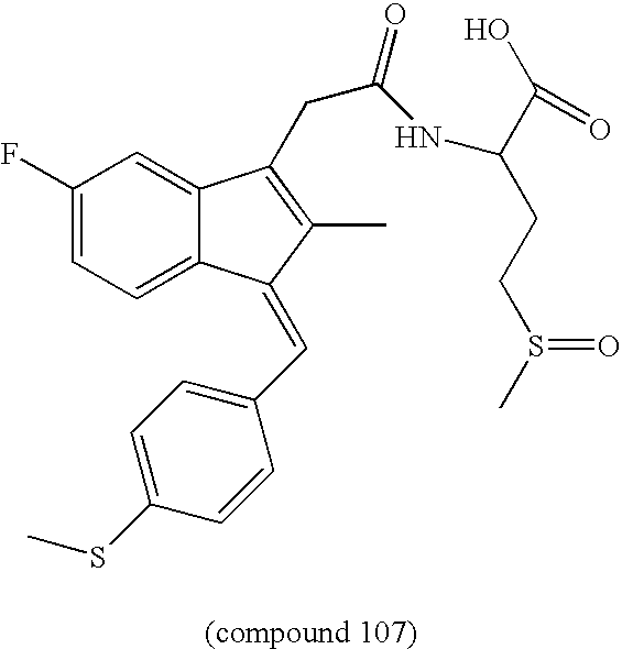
C1(F)=CC=C2C(=C1)C(CC(=O)NC(C(=O)O)CCS(=O)C)=C(C)C2=CC1=CC=C(SC)C=C1
